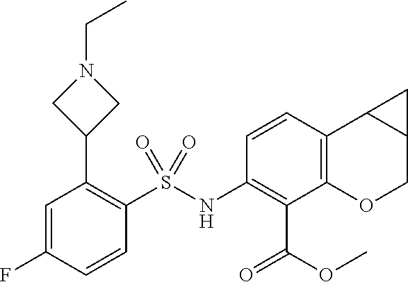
C1(NS(C2=C(C3CN(CC)C3)C=C(F)C=C2)(=O)=O)=C(C(OC)=O)C2=C(C3C(CO2)C3)C=C1
